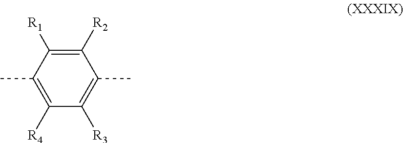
C1([R2])=C([R1])C(C)=C([R4])C([R3])=C1C
